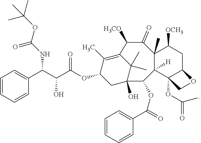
C1=CC=CC(C(C(C(OC2CC3(O)C(C)(C)C(=C2C)C([H3CO])C(=O)C2(C)C([H])(C3OC(=O)C3=CC=CC=C3)C3(OC(C)=O)C(CC2[OCH3])OC3)=O)O)NC(OC(C)(C)C)=O)=C1
